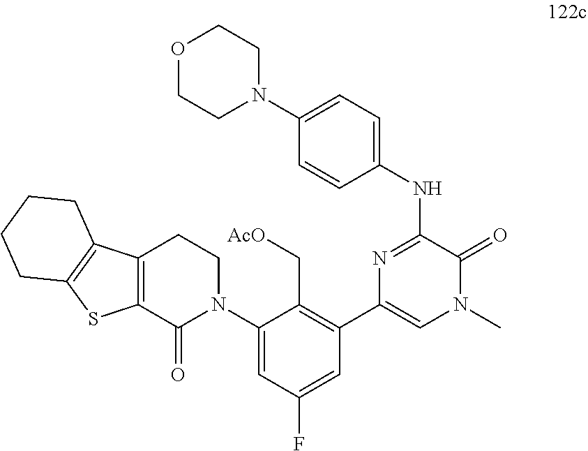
N1=C(NC2=CC=C(N3CCOCC3)C=C2)C(=O)N(C)C=C1C1=C(C[AcO])C(N2CCC3=C(C2=O)SC2=C3CCCC2)=CC(F)=C1
